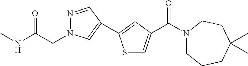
S1C=C(C(=O)N2CCCC(C)(C)CC2)C=C1C1=CN(CC(NC)=O)N=C1
